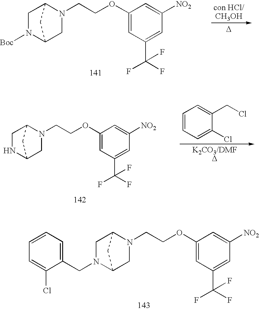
[D].C1N([Boc])C2CN(CCOC3=CC(C(F)(F)F)=CC([NO2])=C3)C1C2.[K2CO3/DMFD].C1NC2CN(CCOC3=CC(C(F)(F)F)=CC([NO2])=C3)C1C2.C1=CC=C(Cl)C(CCl)=C1.C1N(CC2=CC=CC=C2Cl)C2CN(CCOC3=CC(C(F)(F)F)=CC([NO2])=C3)C1C2
